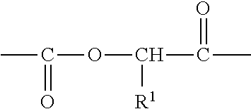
CC(=O)OC(C(=O)C)[R1]
